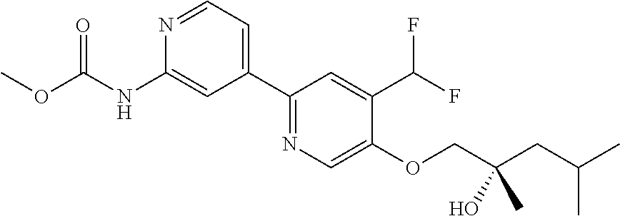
C1(C2=NC=C(OCC(CC(C)C)(C)O)C(C(F)F)=C2)=CC=NC(NC(OC)=O)=C1
